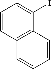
C1=CC2=C(C(I)=C1)C=CC=C2
